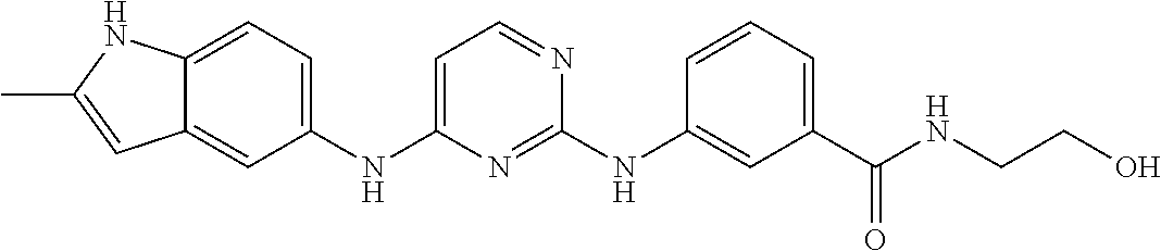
C12=CC(NC3=CC=NC(NC4=CC(C(NCCO)=O)=CC=C4)=N3)=CC=C1NC(C)=C2
